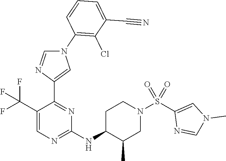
C1C(NC2=NC=C(C(F)(F)F)C(C3=CN(C4=C(Cl)C(C#N)=CC=C4)C=N3)=N2)C(C)CN(S(C2=CN(C)C=N2)(=O)=O)C1
